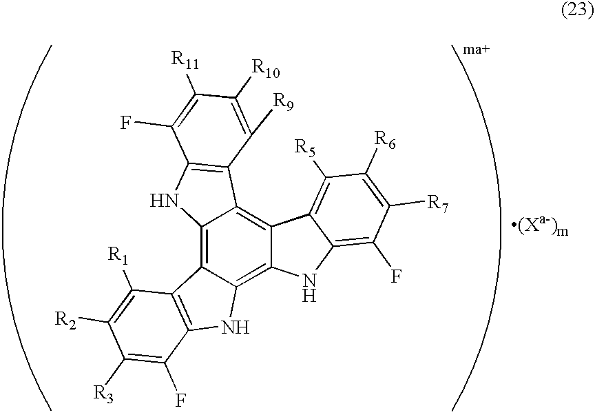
C12=C3C(=C4C(=C1C1=C(N2)C(F)=C([R11])C([R10])=C1[R9])C1=C([R5])C([R6])=C([R7])C(F)=C1N4)NC1=C3C([R1])=C([R2])C([R3])=C1F
